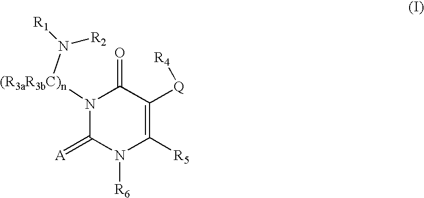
N1([(R3aR3bC)n]N([R1])[R2])C(=[A])N([R6])C([R5])=C([Q][R4])C1=O
